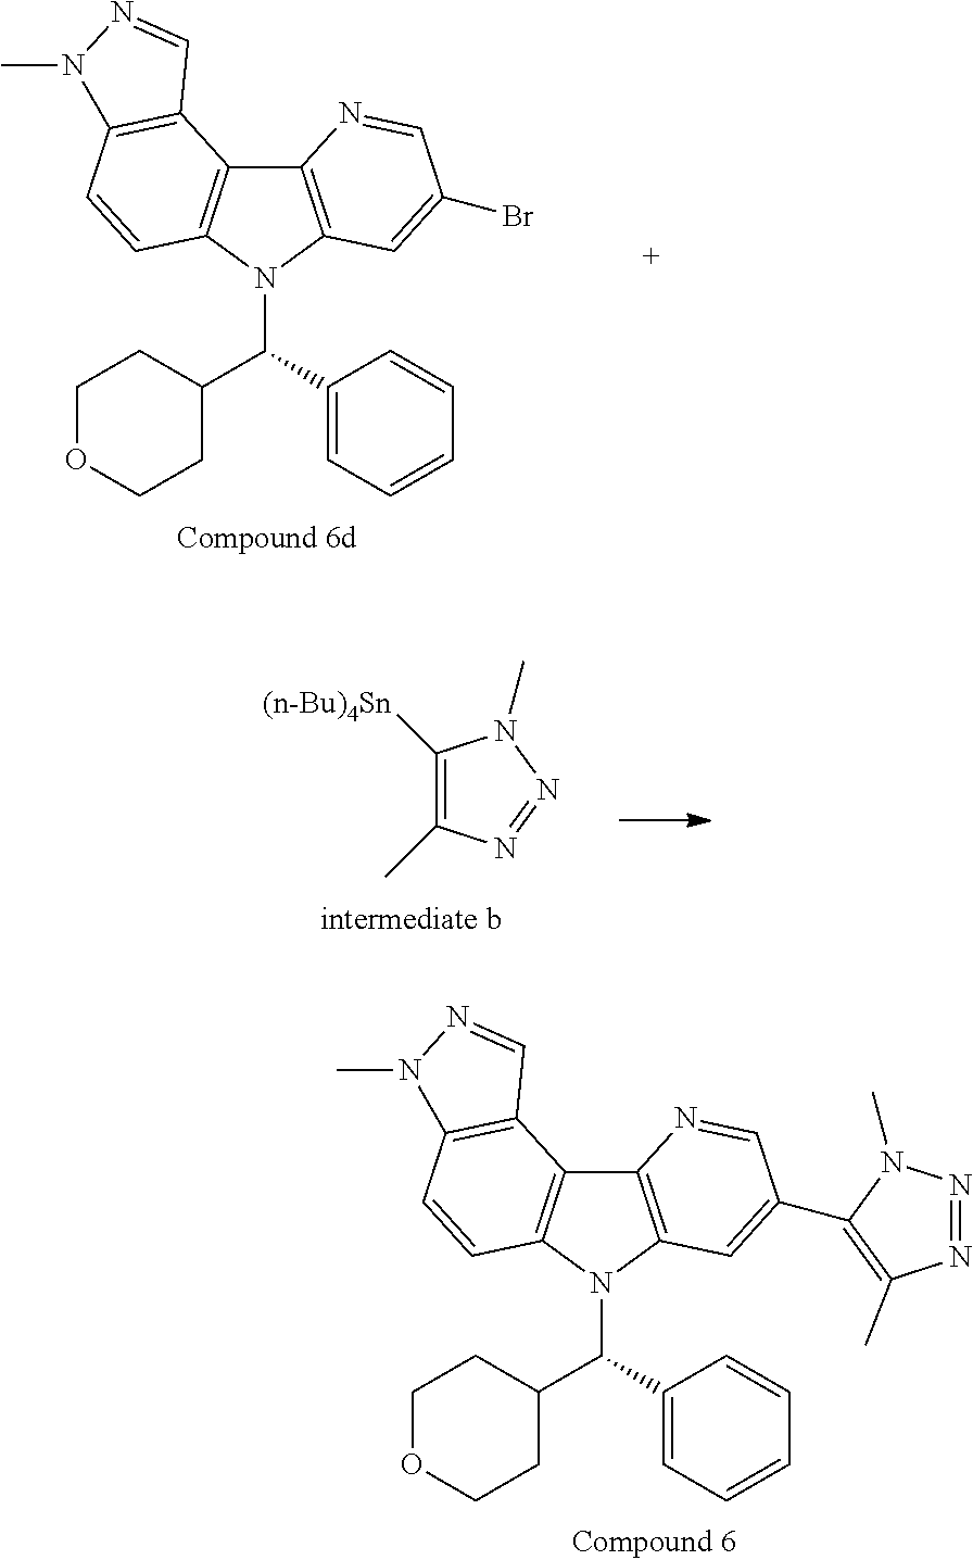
C1([(n-Bu)4Sn])=C(C)N=NN1C.C12=C(C=C(C3=C(C)N=NN3C)C=N1)N(C(C1CCOCC1)C1=CC=CC=C1)C1=C2C2=C(C=C1)N(C)N=C2.C12=C(C=C(Br)C=N1)N(C(C1CCOCC1)C1=CC=CC=C1)C1=C2C2=C(C=C1)N(C)N=C2
